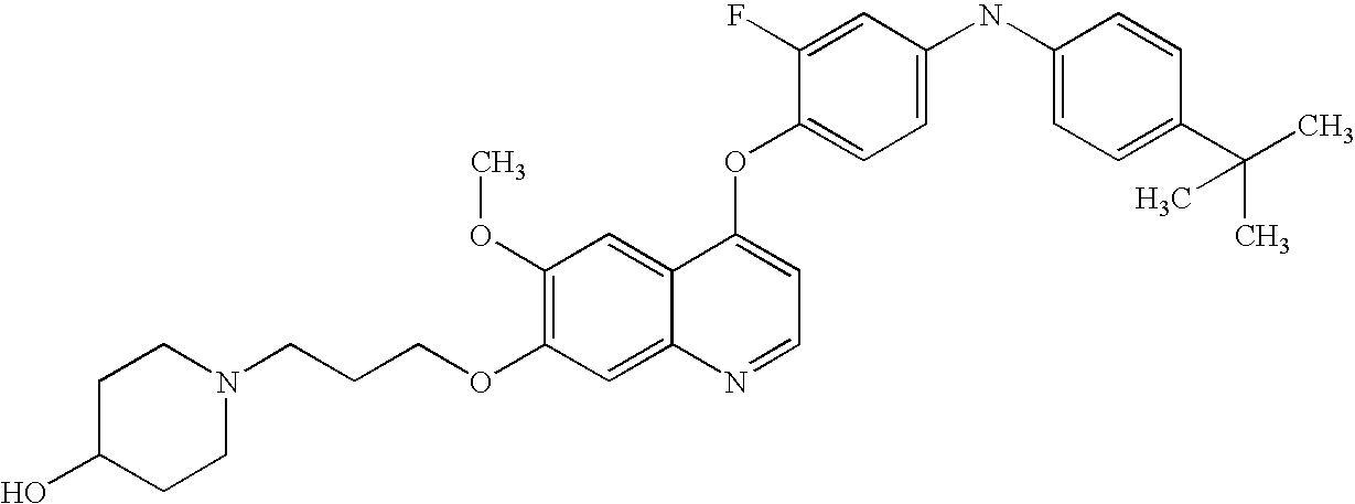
C(COC1=C(OC)C=C2C(=C1)N=CC=C2OC1=CC=C(NC2=CC=C(C(C)(C)C)C=C2)C=C1F)CN1CCC(O)CC1
